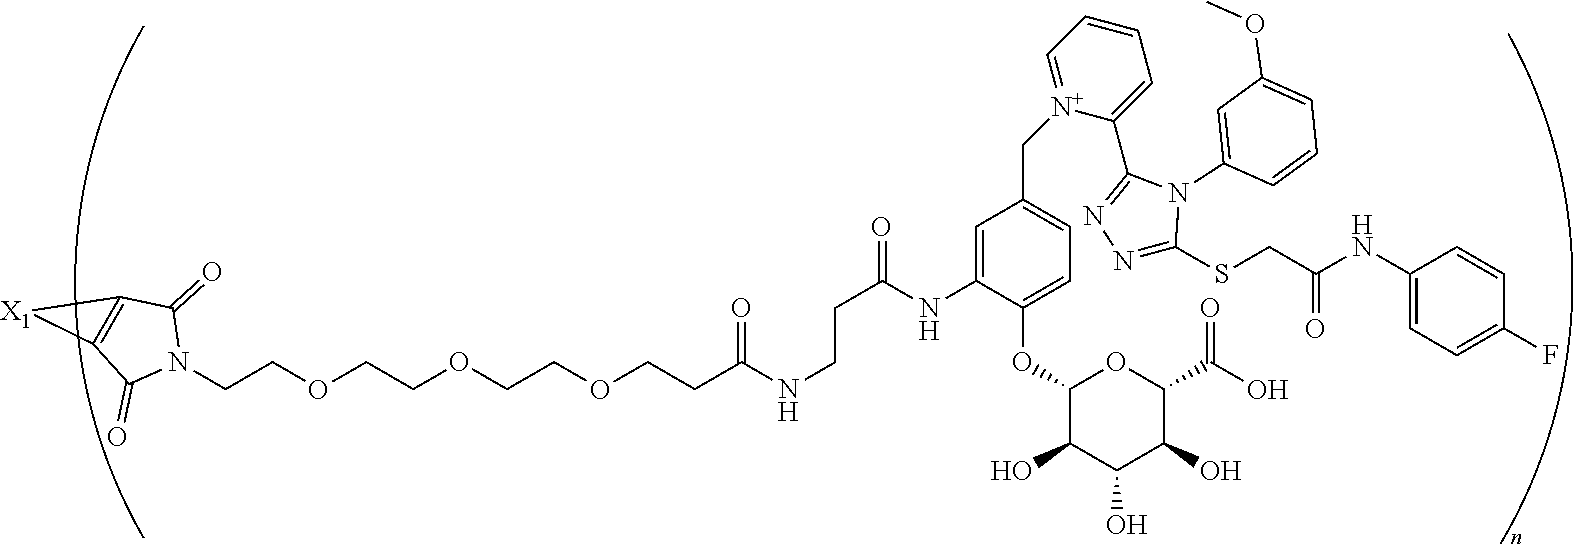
C(COCCOCCOCCC(NCCC(=O)NC1=CC(C[N+]2=CC=CC=C2C2=NN=C(SCC(NC3=CC=C(F)C=C3)=O)N2C2=CC(OC)=CC=C2)=CC=C1OC1C(O)C(O)C(O)C(C(O)=O)O1)=O)N1C(=O)C2=C(C1=O)[X1]2
